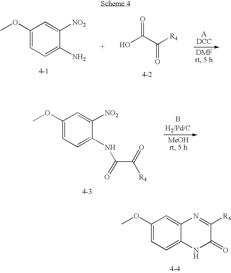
C1(OC)=CC=C(N)C([NO2])=C1.OC(C([R4])=O)=O.C1(OC)=CC=C(NC(C(=O)[R4])=O)C([NO2])=C1.C1(OC)=CC=C2C(=C1)N=C([R4])C(=O)N2
